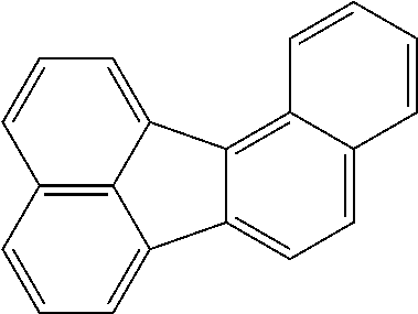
C12=C3C(=CC=C1)C1=CC=C4C(=C1C3=CC=C2)C=CC=C4
